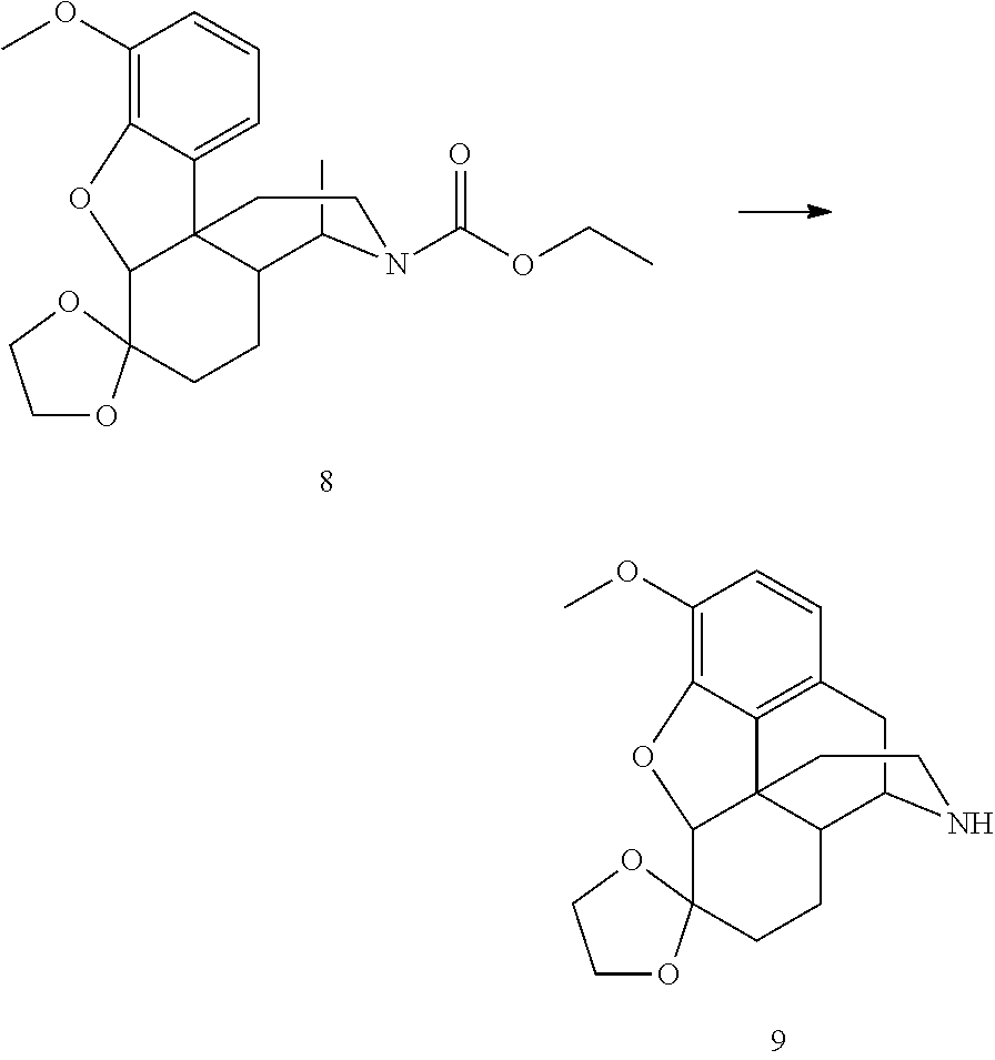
C1(OC)=C2C(=CC=C1)C13C(C(C)N(C(OCC)=O)CC1)CCC1(C3O2)OCCO1.C1(OC)=C2C3=C(C=C1)CC1C4C3(C(O2)C2(CC4)OCCO2)CCN1
